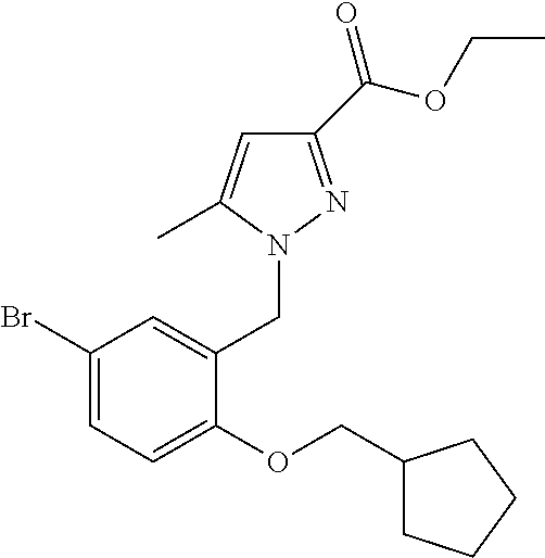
C1(C(OCC)=O)=NN(CC2=CC(Br)=CC=C2OCC2CCCC2)C(C)=C1
